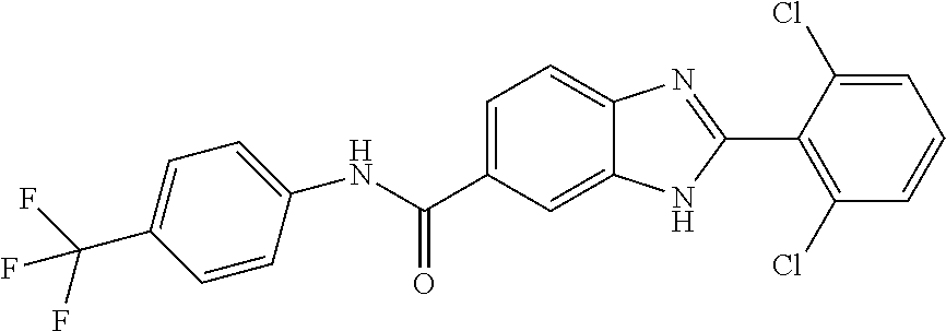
N(C(C1=CC=C2C(=C1)NC(C1=C(Cl)C=CC=C1Cl)=N2)=O)C1=CC=C(C(F)(F)F)C=C1
